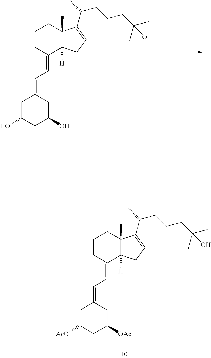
C1CCC(=CC=C2CC(O)CC(O)C2)C2([H])C1(C)C(C(CCCC(O)(C)C)C)=CC2.C1CCC(=CC=C2CC([AcO])CC([OAc])C2)C2([H])C1(C)C(C(CCCC(O)(C)C)C)=CC2
